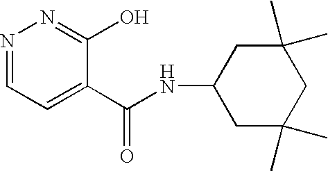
N1=CC=C(C(NC2CC(C)(C)CC(C)(C)C2)=O)C(O)=N1
